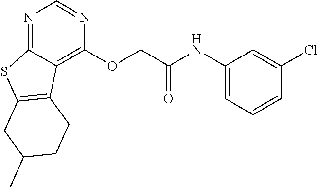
C1(OCC(NC2=CC=CC(Cl)=C2)=O)=C2C(=NC=N1)SC1=C2CCC(C)C1
